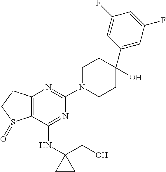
C12=C(C(NC3(CO)CC3)=NC(N3CCC(O)(C4=CC(F)=CC(F)=C4)CC3)=N1)S(=O)CC2
